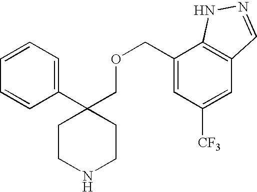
C1=CC=C(C2(COCC3=CC([CF3])=CC4=C3NN=C4)CCNCC2)C=C1
